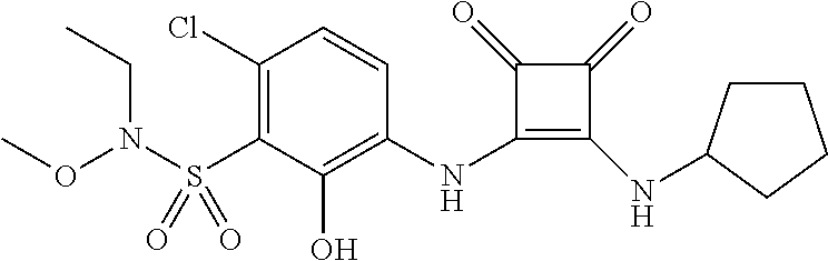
C1(Cl)=C(S(=O)(=O)N(OC)CC)C(O)=C(NC2=C(NC3CCCC3)C(=O)C2=O)C=C1
